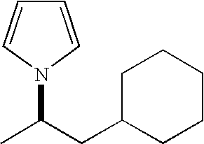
C1C(CC(C)N2C=CC=C2)CCCC1
